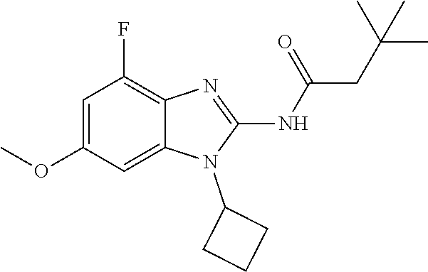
C1=C(OC)C=C2C(=C1F)N=C(NC(=O)CC(C)(C)C)N2C1CCC1
